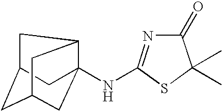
C1(=O)N=C(NC23CC4CC(CC2C4)C3)SC1(C)C
